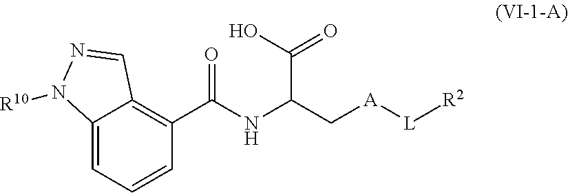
C12=CC=CC(C(NC(C[A][L][R2])C(O)=O)=O)=C1C=NN2[R10]
